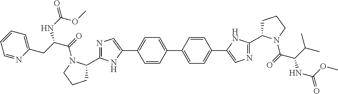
C1=CC(C2=CC=C(C3=CN=C(C4CCCN4C(C(C(C)C)NC(=O)OC)=O)N3)C=C2)=CC=C1C1=CN=C(C2CCCN2C(C(CC2=CC=CC=N2)NC(=O)OC)=O)N1
